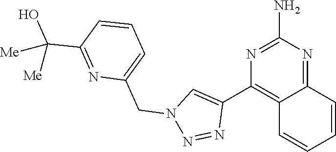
N1=C(N)N=C2C(=C1C1=CN(CC3=CC=CC(C(O)([Me])[Me])=N3)N=N1)C=CC=C2
